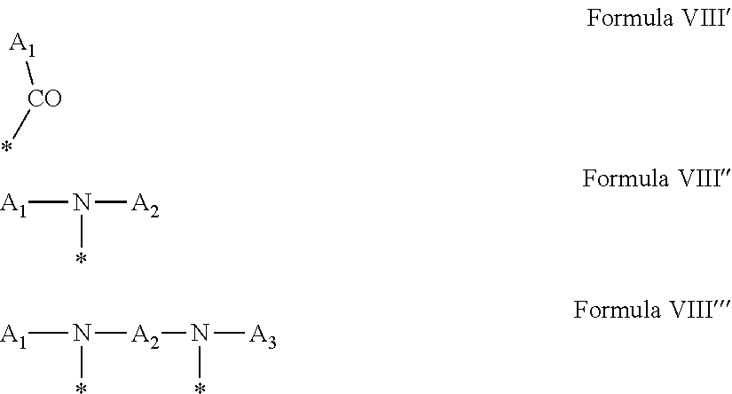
[CO](*)[A1].[A1]N([A2])*.[A1]N([A2]N([A3])*)*
